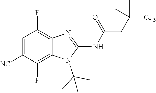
C1=C([NC])C(F)=C2C(=C1F)N=C(NC(=O)CC([CF3])(C)C)N2C(C)(C)C
